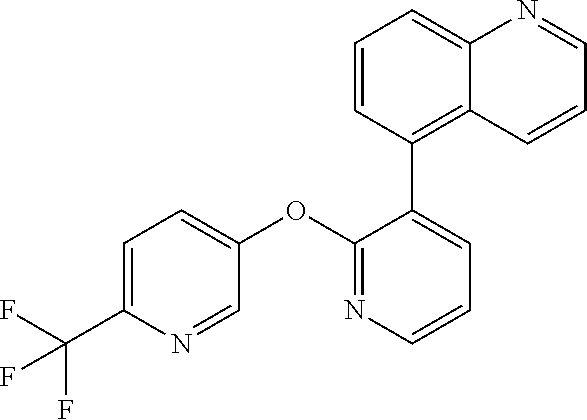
C1=C(C(F)(F)F)N=CC(OC2=NC=CC=C2C2=C3C(=CC=C2)N=CC=C3)=C1
